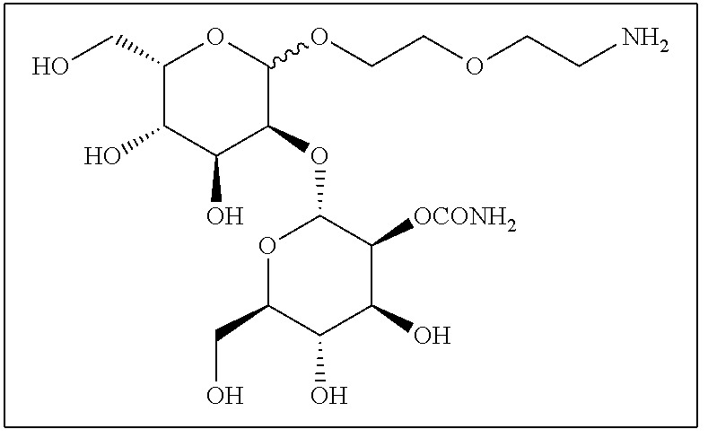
C1(CO)C(O)C(O)C(OC2OC(CO)C(O)C(O)C2[OCONH2])C(OCCOCCN)O1
